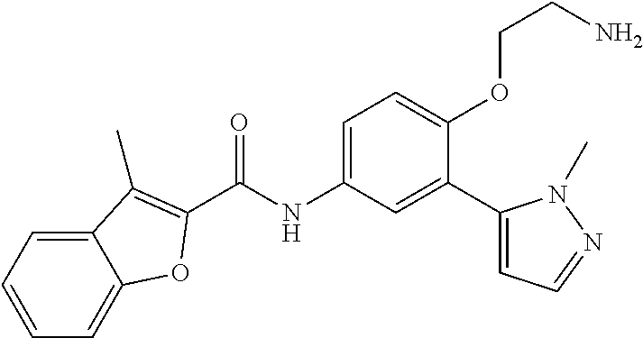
C(=O)(NC1=CC=C(OCCN)C(C2=CC=NN2C)=C1)C1=C(C)C2=CC=CC=C2O1
